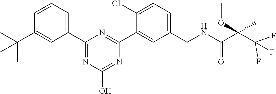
CC(C1=CC(C2=NC(O)=NC(C3=CC(CNC(C(C(F)(F)F)(C)OC)=O)=CC=C3Cl)=N2)=CC=C1)(C)C
